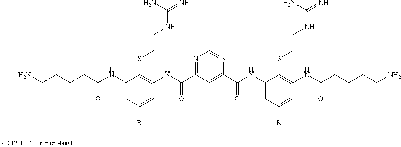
C1(NC(CCCCN)=O)=CC([R])=CC(NC(C2=NC=NC(C(NC3=CC([R])=CC(NC(CCCCN)=O)=C3SCCNC(N)=N)=O)=C2)=O)=C1SCCNC(N)=N
